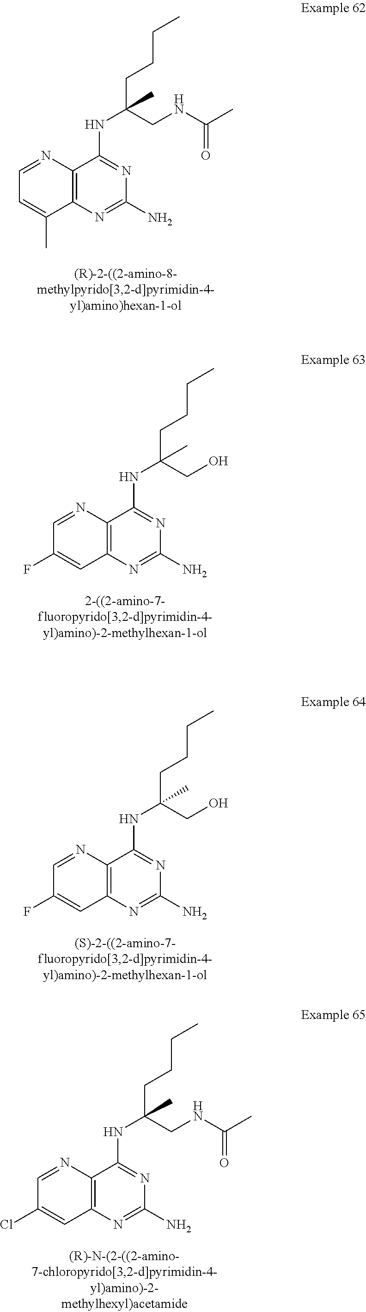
C12=C(N=CC=C1C)C(NC(CCCC)(CNC(C)=O)C)=NC(N)=N2.C12=C(N=CC(F)=C1)C(NC(CCCC)(CO)C)=NC(N)=N2.C12=C(N=CC(F)=C1)C(NC(CCCC)(CO)C)=NC(N)=N2.C12=C(N=CC(Cl)=C1)C(NC(CCCC)(CNC(C)=O)C)=NC(N)=N2
